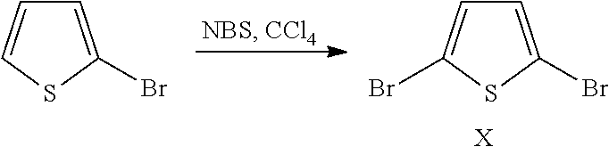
C1=C(Br)SC(Br)=C1.[X].C1=C(Br)SC=C1
